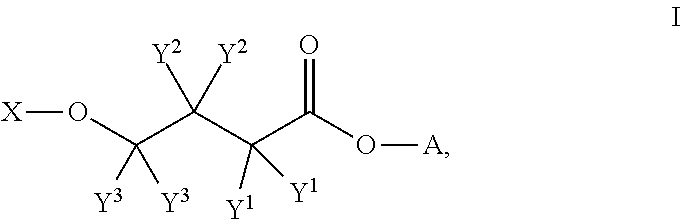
O(C(C(C(C(O[A])=O)([Y1])[Y1])([Y2])[Y2])([Y3])[Y3])[X]
